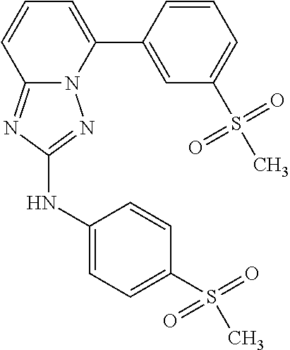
C12=NC(NC3=CC=C(S(=O)(=O)C)C=C3)=NN1C(C1=CC(S(C)(=O)=O)=CC=C1)=CC=C2
